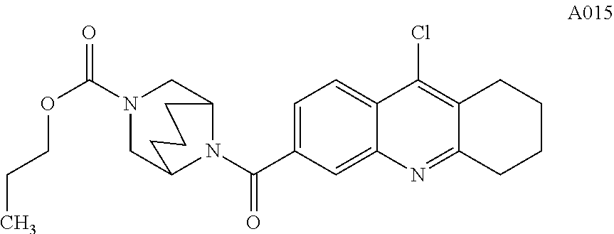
C1=C(C(N2C3CN(C(=O)OCCC)CC2CCC3)=O)C=C2C(=C1)C(Cl)=C1C(=N2)CCCC1
